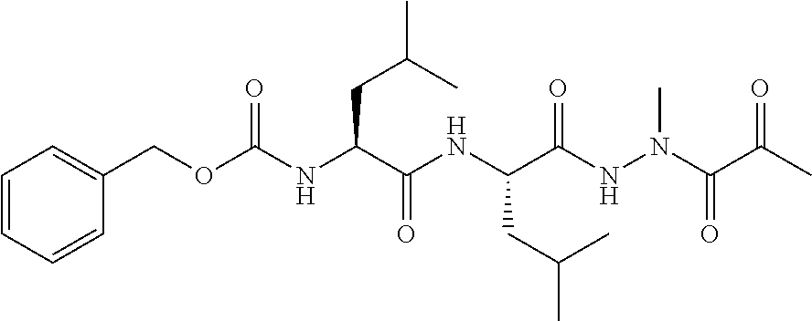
C1=CC=CC(COC(NC(C(NC(C(NN(C(C(C)=O)=O)C)=O)CC(C)C)=O)CC(C)C)=O)=C1
